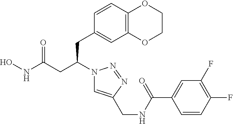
C1(CC(CC(NO)=O)N2C=C(CNC(C3=CC(F)=C(F)C=C3)=O)N=N2)=CC2=C(C=C1)OCCO2
